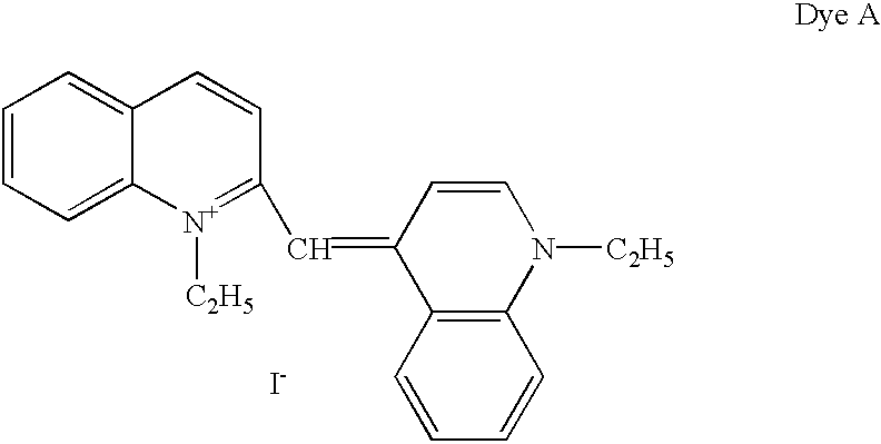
C1=CC=C2C(=C1)C=CC(C=C1C3=C(N([C2H5])C=C1)C=CC=C3)=[N+]2[C2H5].[I-]
